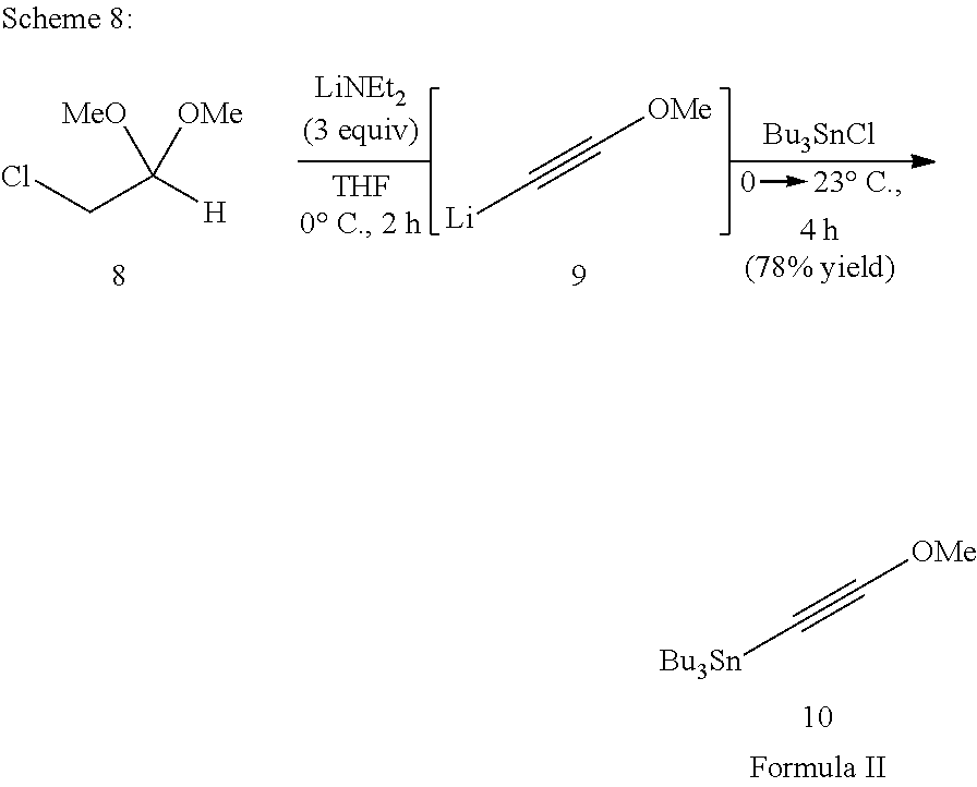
C(#C[OMe])[Li].[0]->[23 C.].[Bu3SnCl].ClCC([H])([MeO])[OMe].C(#C[OMe])[Bu3Sn]
